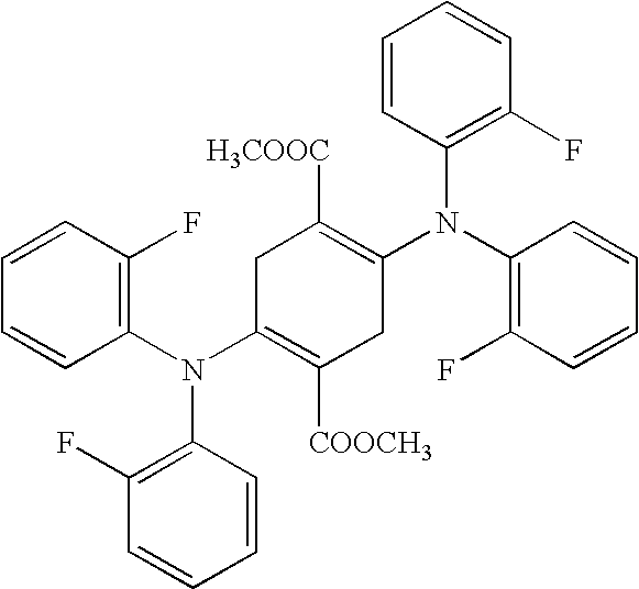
C1=CC(N(C2=C([COOCH3])CC(N(C3=C(F)C=CC=C3)C3=C(F)C=CC=C3)=C([H3COOC])C2)C2=C(F)C=CC=C2)=C(F)C=C1
